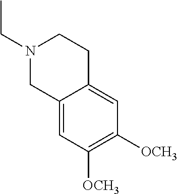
N1(CC)CC2=CC([OCH3])=C([OCH3])C=C2CC1
